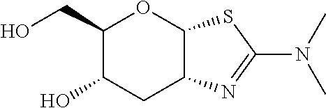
C1(CO)C(O)CC2C(O1)SC(N(C)C)=N2
